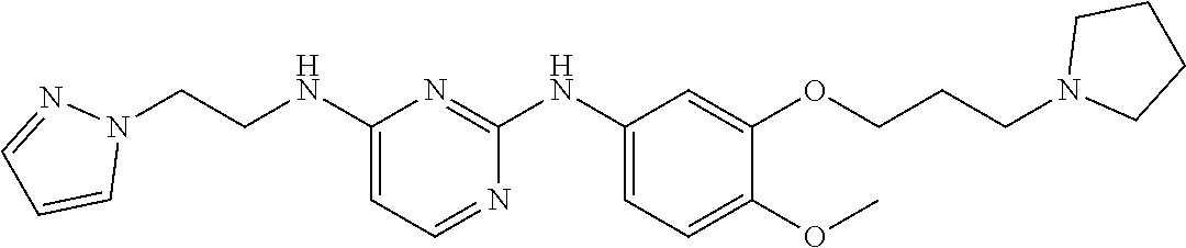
C1(NCCN2N=CC=C2)=CC=NC(NC2=CC=C(OC)C(OCCCN3CCCC3)=C2)=N1
